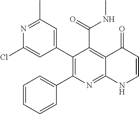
N1=C(C)C=C(C2=C(C3=CC=CC=C3)N=C3C(=C2C(=O)NC)C(=O)C=CN3)C=C1Cl
